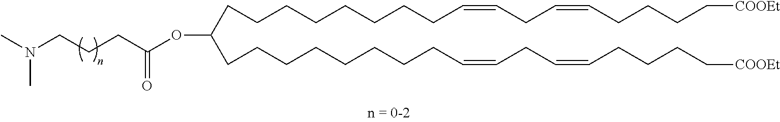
CN(CCCC(OC(CCCCCCCCC=CCC=CCCCC[COOEt])CCCCCCCCC=CCC=CCCCC[COOEt])=O)C
